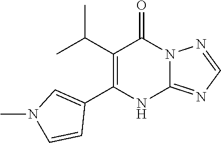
C12=NC=NN1C(=O)C(C(C)C)=C(C1=CN(C)C=C1)N2
